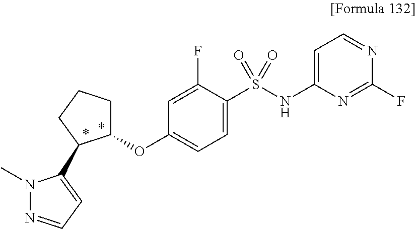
C1(OC2=CC=C(S(NC3=CC=NC(F)=N3)(=O)=O)C(F)=C2)CCCC1C1=CC=NN1C
